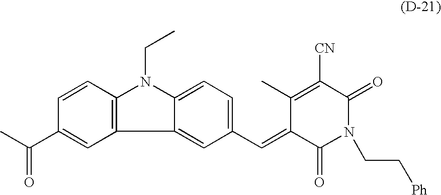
C1(=CC2=CC=C3C(=C2)C2=C(N3CC)C=CC(C(C)=O)=C2)C(=O)N(CC[Ph])C(=O)C([CN])=C1C
